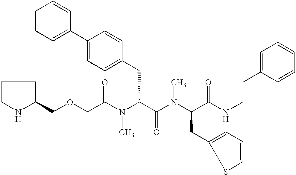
C(OCC(N(C(C(N(C(C(NCCC1=CC=CC=C1)=O)CC1=CC=CS1)C)=O)CC1=CC=C(C2=CC=CC=C2)C=C1)C)=O)C1CCCN1
